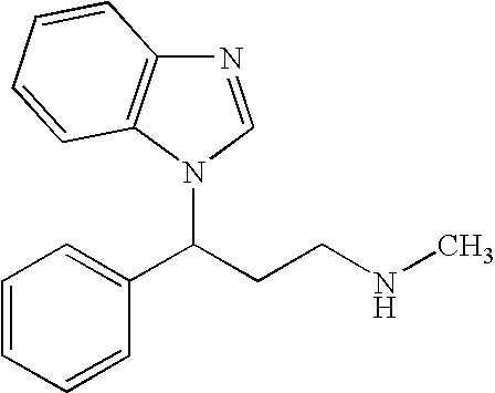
C1=CC=CC(C(CCNC)N2C3=C(N=C2)C=CC=C3)=C1
